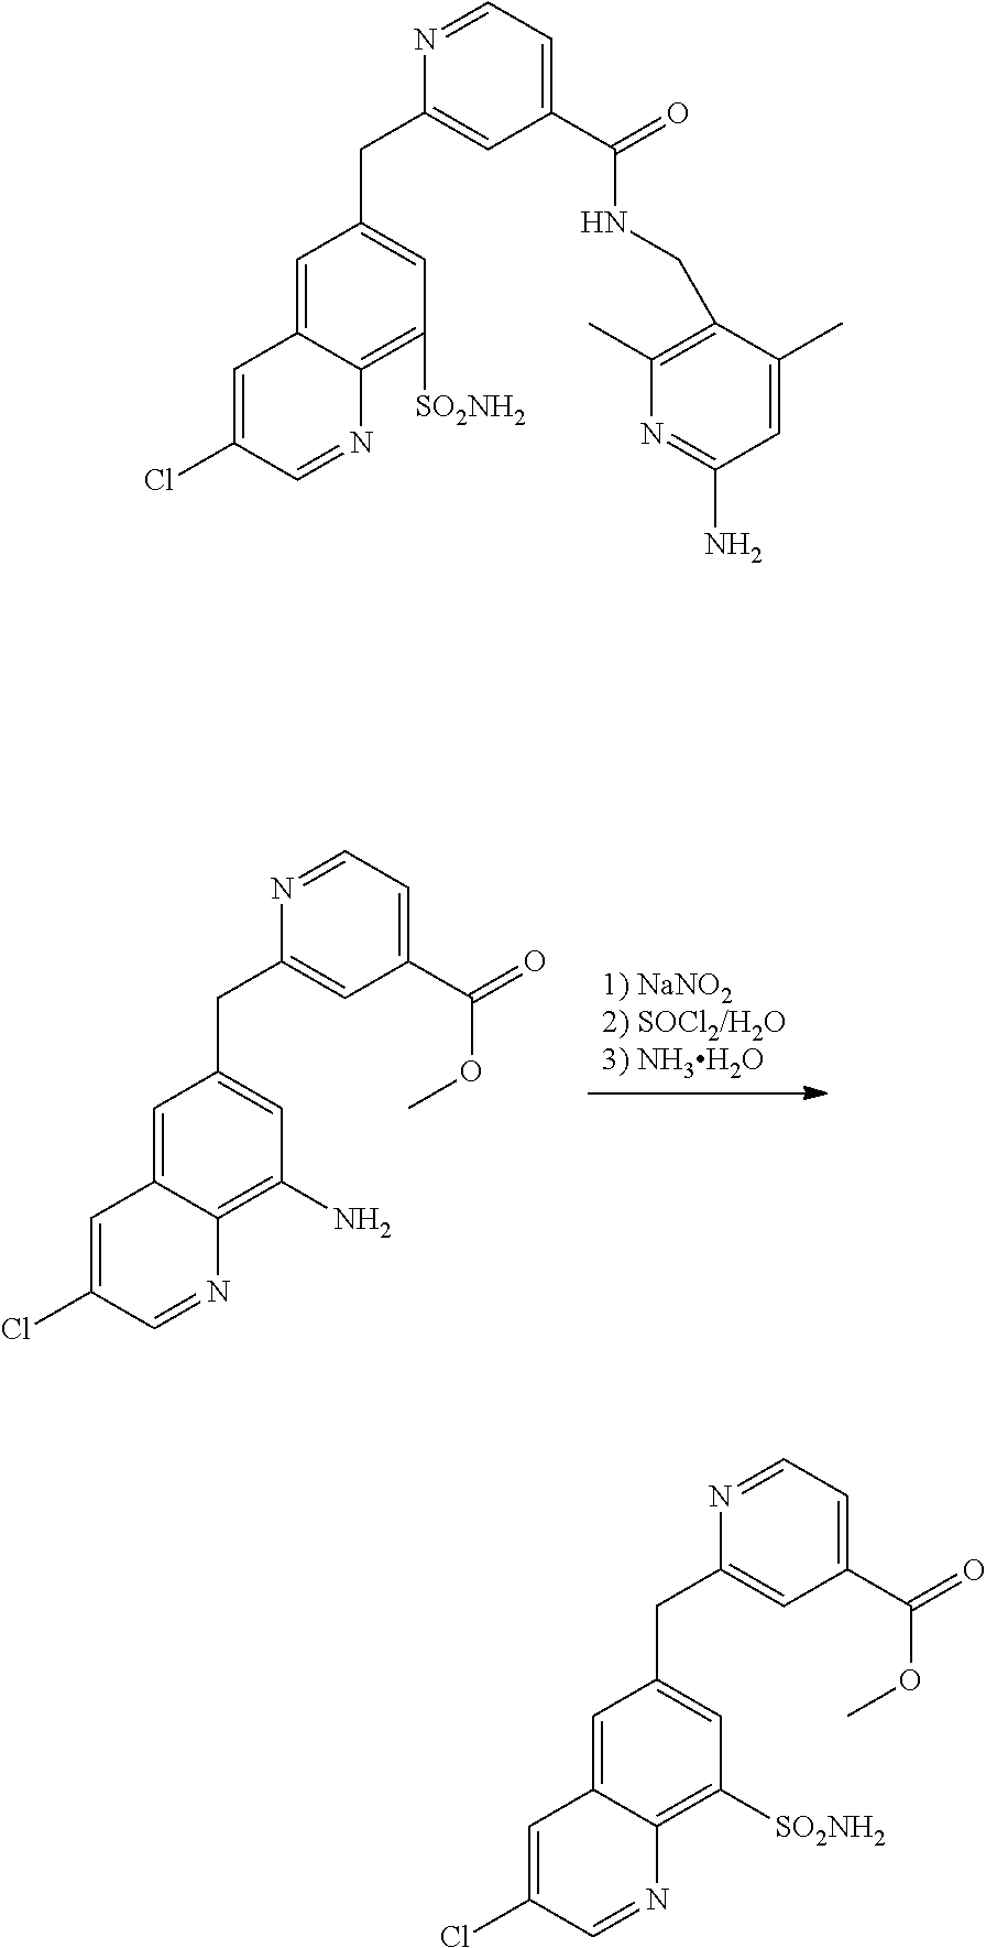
[1) NaNO22) SOCl2/H2O3) NH3H2O].C1=C2C(=C(N)C=C1CC1=CC(C(=O)OC)=CC=N1)N=CC(Cl)=C2.C1=C2C(=C([SO2NH2])C=C1CC1=CC(C(=O)NCC3=C(C)N=C(N)C=C3C)=CC=N1)N=CC(Cl)=C2.C1=C2C(=C([SO2NH2])C=C1CC1=CC(C(=O)OC)=CC=N1)N=CC(Cl)=C2
